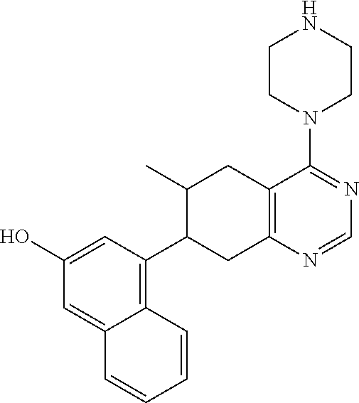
C12=CC(O)=CC(C3CC4=C(CC3C)C(N3CCNCC3)=NC=N4)=C1C=CC=C2
